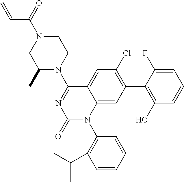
C1N(C(=O)C=C)CC(C)N(C2=NC(=O)N(C3=C(C(C)C)C=CC=C3)C3=CC(C4=C(O)C=CC=C4F)=C(Cl)C=C23)C1
